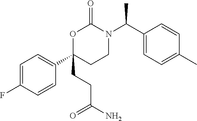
C1=C(F)C=CC(C2(CCC(N)=O)CCN(C(C3=CC=C(C)C=C3)C)C(=O)O2)=C1
